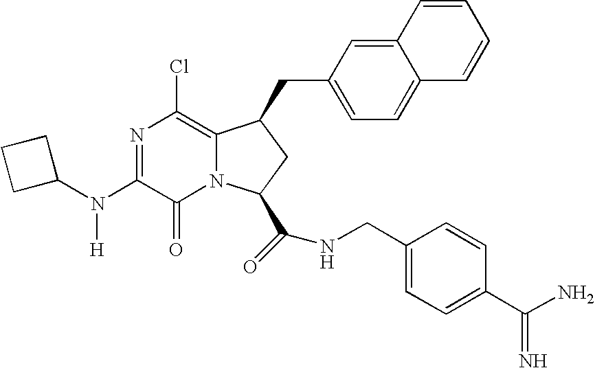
C1=C2C(=CC=C1CC1C3=C(Cl)N=C(N(C4CCC4)[H])C(=O)N3C(C(=O)NCC3=CC=C(C(=N)N)C=C3)C1)C=CC=C2
